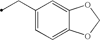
C(C1=CC=C2C(=C1)OCO2)C
